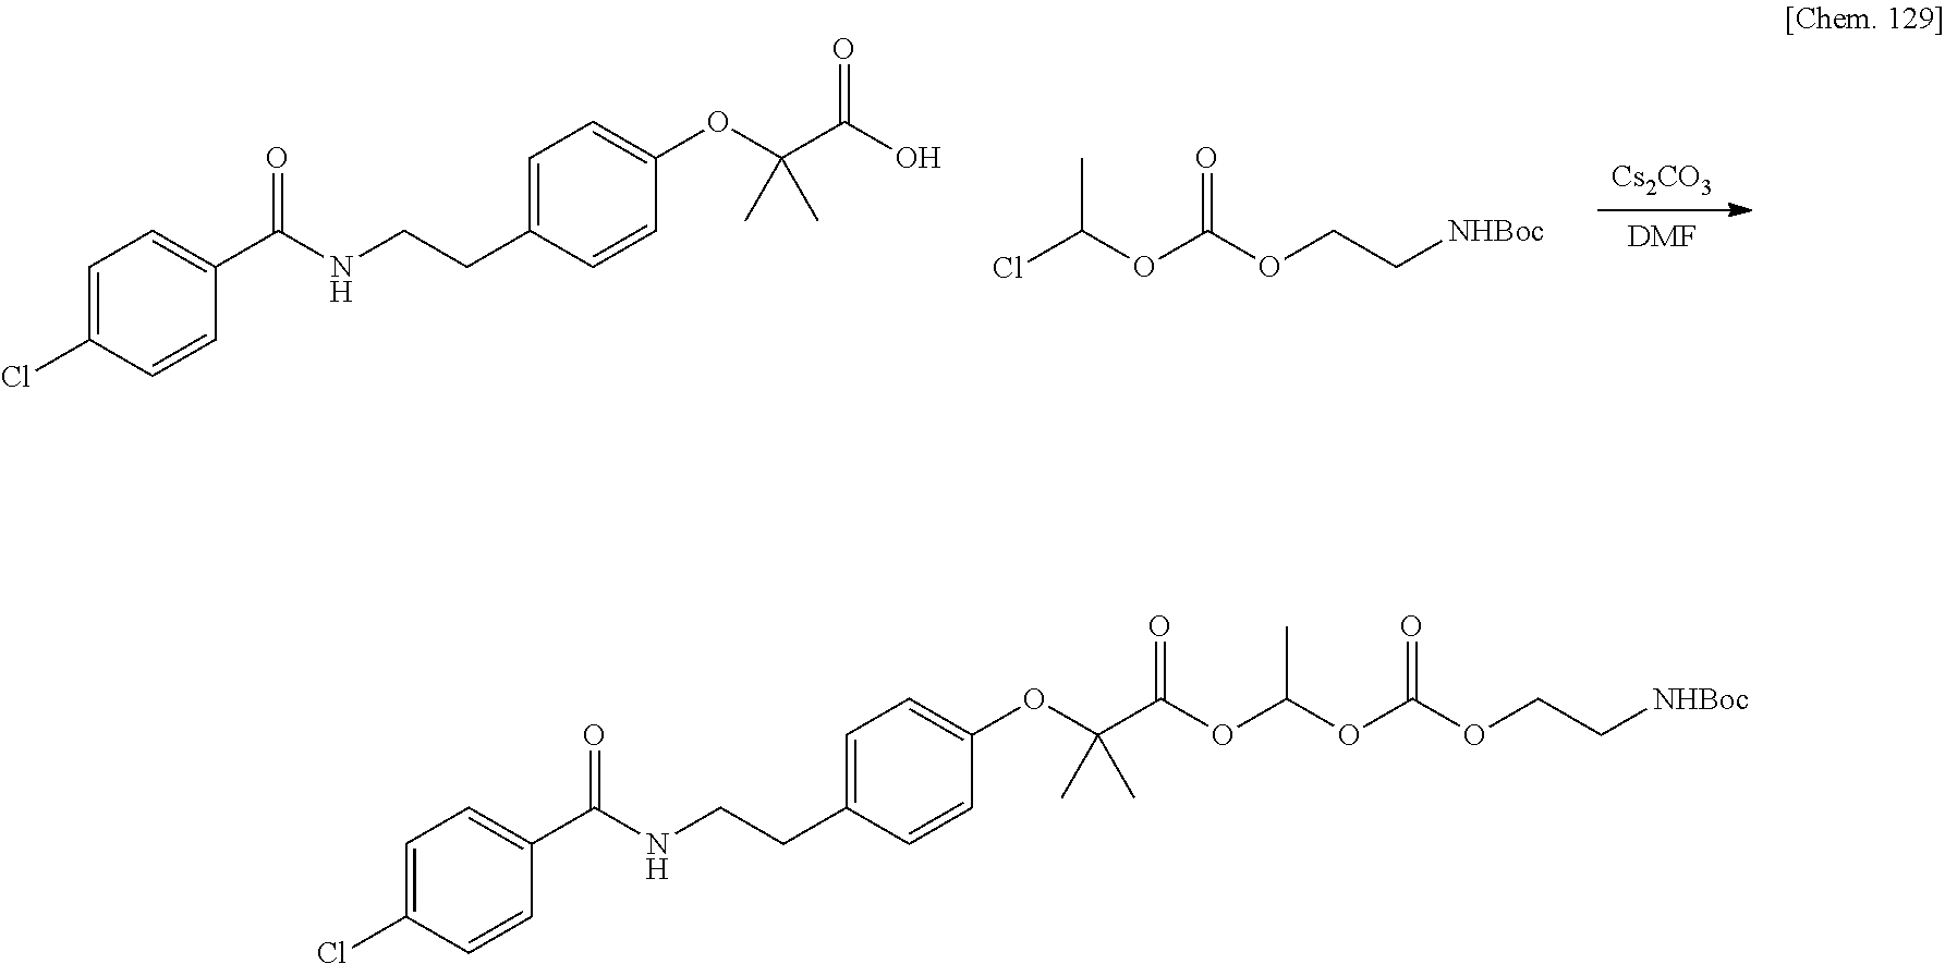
[Cs2CO3].[DMF].C1=C(Cl)C=CC(C(NCCC2=CC=C(OC(C(O)=O)(C)C)C=C2)=O)=C1.ClC(OC(OCC[NHBoc])=O)C.C1=C(Cl)C=CC(C(NCCC2=CC=C(OC(C(=O)OC(C)OC(OCC[NHBoc])=O)(C)C)C=C2)=O)=C1
